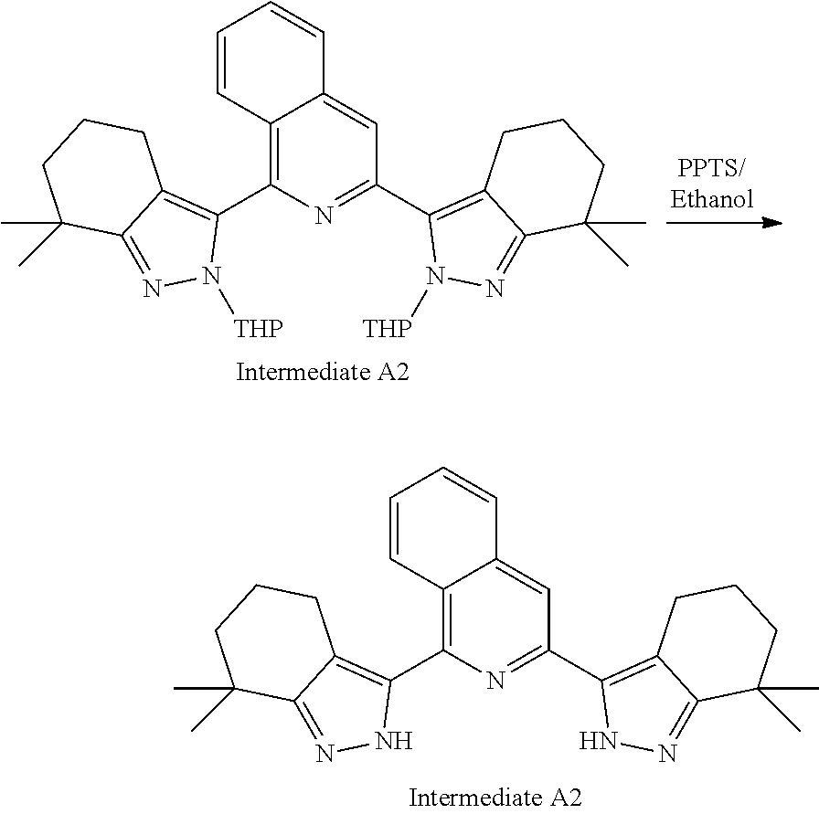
C12=C(C3=C4C(=NN3)C(C)(C)CCC4)N=C(C3=C4C(=NN3)C(C)(C)CCC4)C=C1C=CC=C2.C12=C(C3=C4C(=NN3[THP])C(C)(C)CCC4)N=C(C3=C4C(=NN3[THP])C(C)(C)CCC4)C=C1C=CC=C2
